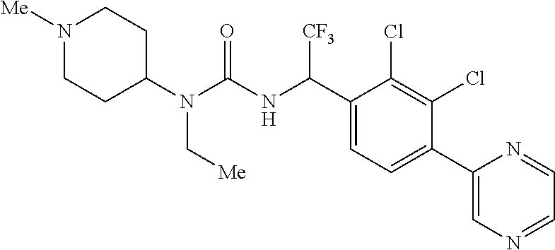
C1(N(C(NC(C2=CC=C(C3=CN=CC=N3)C(Cl)=C2Cl)[CF3])=O)C[Me])CCN([Me])CC1
